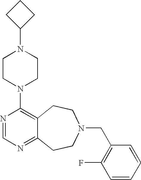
C1CC(N2CCN(C3=C4C(=NC=N3)CCN(CC3=C(F)C=CC=C3)CC4)CC2)C1
